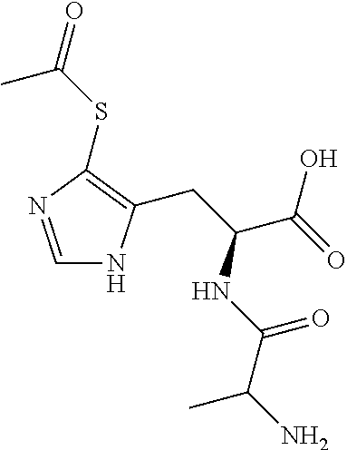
C1=NC(SC(=O)C)=C(CC(NC(=O)C(N)C)C(O)=O)N1
